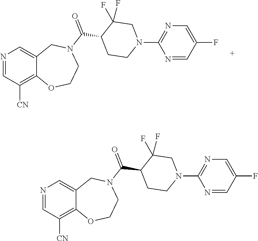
C1=NC=C2C(=C1[CN])OCCN(C(C1CCN(C3=NC=C(F)C=N3)CC1(F)F)=O)C2.C1=NC=C2C(=C1[CN])OCCN(C(C1CCN(C3=NC=C(F)C=N3)CC1(F)F)=O)C2
